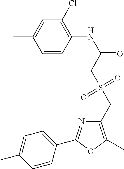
C1=CC(NC(=O)CS(CC2=C(C)OC(C3=CC=C(C)C=C3)=N2)(=O)=O)=C(Cl)C=C1C
